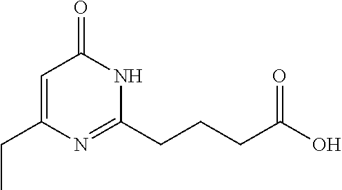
C1=C(CC)N=C(CCCC(O)=O)NC1=O
